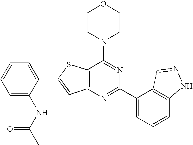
C1CN(C2=NC(C3=CC=CC4=C3C=NN4)=NC3=C2SC(C2=CC=CC=C2NC(C)=O)=C3)CCO1
